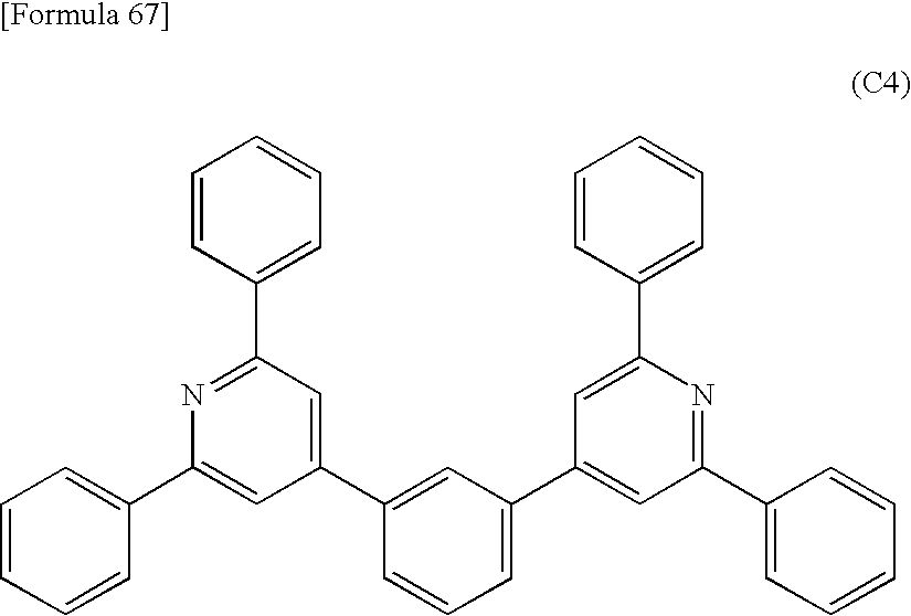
C1=CC=CC(C2=CC(C3=CC(C4=CC(C5=CC=CC=C5)=NC(C5=CC=CC=C5)=C4)=CC=C3)=CC(C3=CC=CC=C3)=N2)=C1
